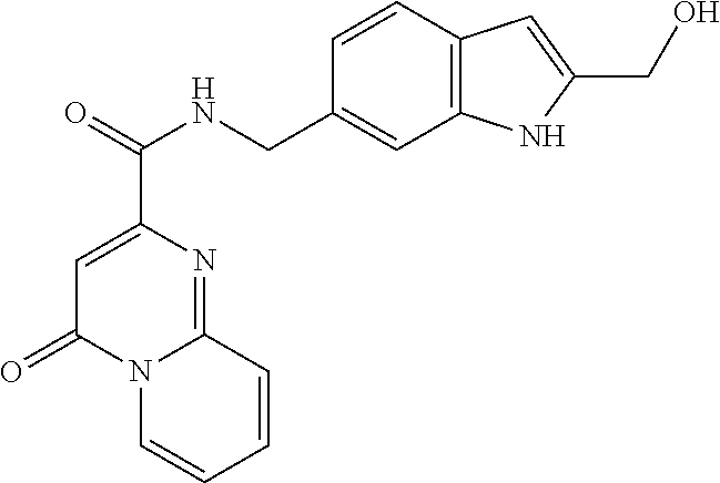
N12C=CC=CC1=NC(C(=O)NCC1=CC3=C(C=C1)C=C(CO)N3)=CC2=O
